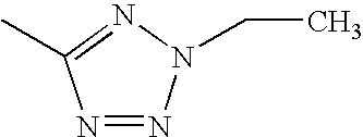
N1=NN(CC)N=C1C
